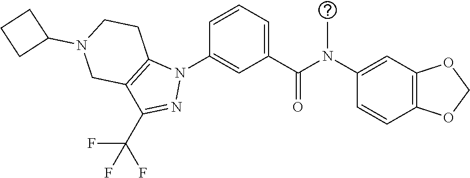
C1(N(C(C2=CC=CC(N3C4=C(C(C(F)(F)F)=N3)CN(C3CCC3)CC4)=C2)=O)C)=CC2=C(C=C1)OCO2
